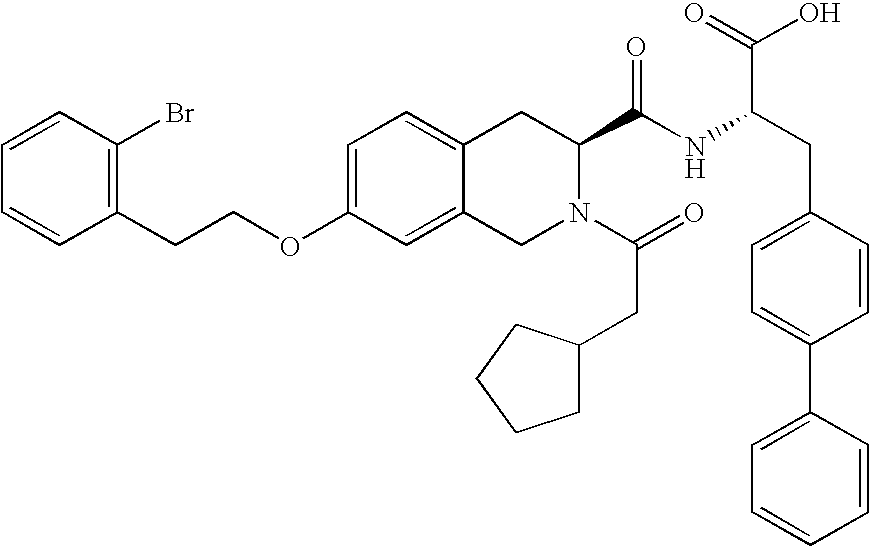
C12=CC=C(OCCC3=C(Br)C=CC=C3)C=C1CN(C(=O)CC1CCCC1)C(C(NC(CC1=CC=C(C3=CC=CC=C3)C=C1)C(=O)O)=O)C2
